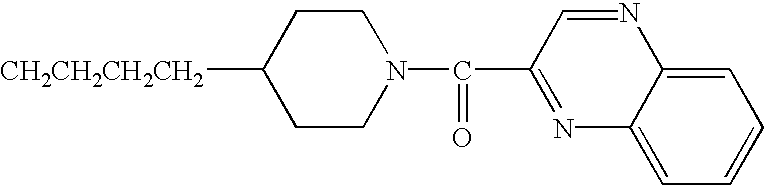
C1CN(C(=O)C2=NC3=CC=CC=C3N=C2)CCC1[CH2CH2CH2CH2]
